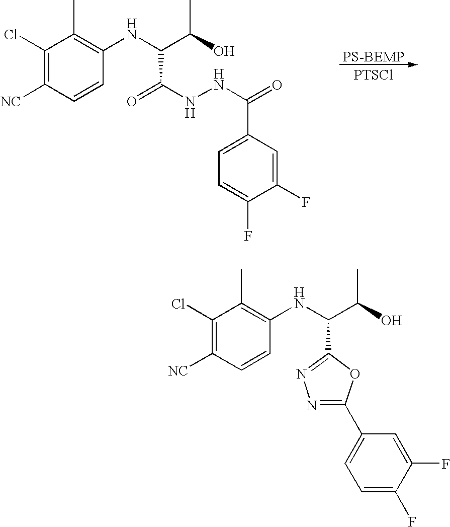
[PS-BEMP].[PTSCl].C1(Cl)=C([NC])C=CC(NC(C(C)O)C(NNC(=O)C2=CC=C(F)C(F)=C2)=O)=C1C.C1(Cl)=C([NC])C=CC(NC(C(C)O)C2=NN=C(C3=CC=C(F)C(F)=C3)O2)=C1C
